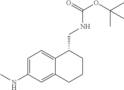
CNC1=CC=C2C(=C1)CCCC2CNC(OC(C)(C)C)=O
